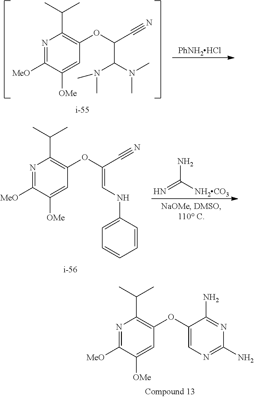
N1=C([MeO])C([OMe])=CC(OC2=CN=C(N)N=C2N)=C1C(C)C.[PhNH2HCl].N1=C([MeO])C([OMe])=CC(OC(C#N)C(N(C)C)N(C)C)=C1C(C)C.N1=C([MeO])C([OMe])=CC(OC(C#N)=CNC2=CC=CC=C2)=C1C(C)C.NC(=N)[NH2CO3]
